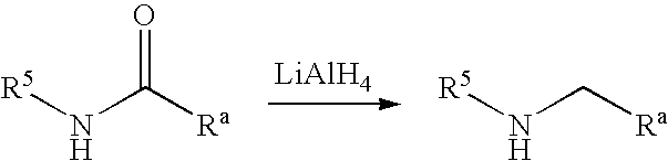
[R5]NC[Ra].[R5]NC([Ra])=O.[LiAlH4]
